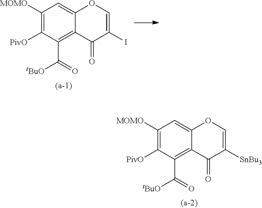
C1([MOMO])=C([PivO])C(C(=O)[tBuO])=C2C(=C1)OC=C([SnBu3])C2=O.C1([MOMO])=C([PivO])C(C(=O)[tBuO])=C2C(=C1)OC=C(I)C2=O
